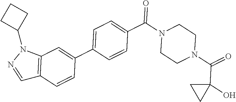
O=C(N1CCN(C(=O)C2=CC=C(C3=CC4=C(C=C3)C=NN4C3CCC3)C=C2)CC1)C1(O)CC1
